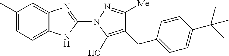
C1(C)=CC=C2C(=C1)N=C(N1C(O)=C(CC3=CC=C(C(C)(C)C)C=C3)C([Me])=N1)N2
